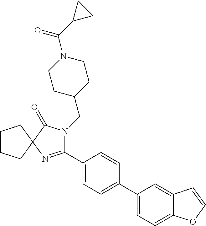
C1CCC2(C1)N=C(C1=CC=C(C3=CC=C4C(=C3)C=CO4)C=C1)N(CC1CCN(C(C3CC3)=O)CC1)C2=O
